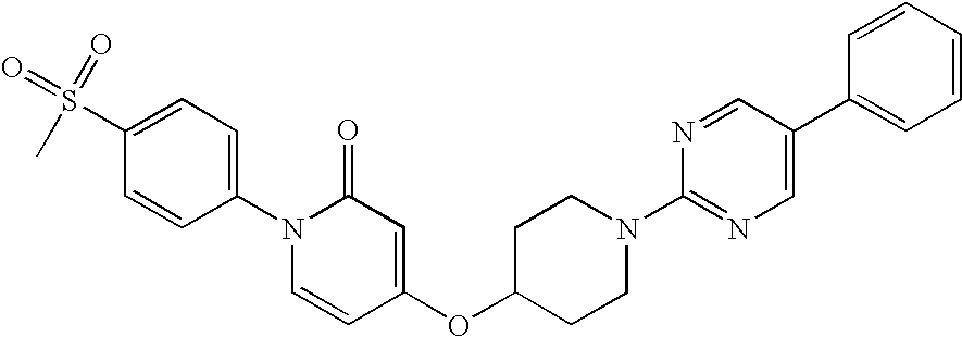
C1(S(C)(=O)=O)=CC=C(N2C=CC(OC3CCN(C4=NC=C(C5=CC=CC=C5)C=N4)CC3)=CC2=O)C=C1
